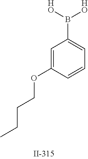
C1=C(OCCCC)C=CC=C1B([HO])[HO]
